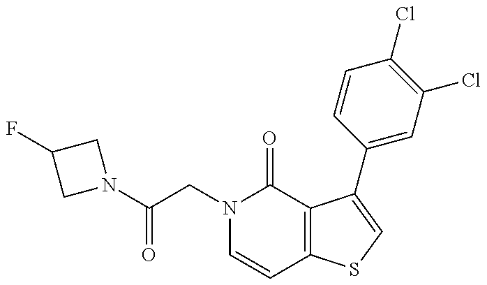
N1(C(CN2C=CC3=C(C2=O)C(C2=CC(Cl)=C(Cl)C=C2)=CS3)=O)CC(F)C1
